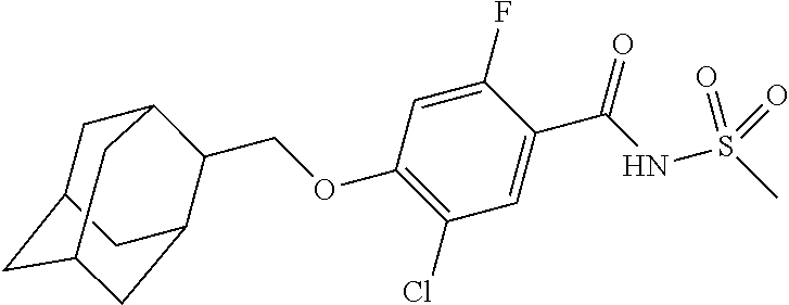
O(C1=C(Cl)C=C(C(NS(C)(=O)=O)=O)C(F)=C1)CC1C2CC3CC(CC1C3)C2
